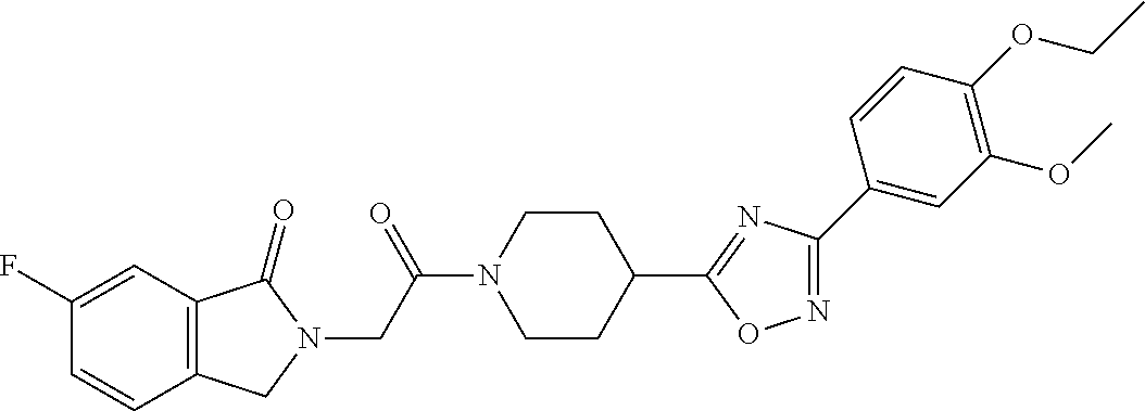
C1(F)=CC2=C(C=C1)CN(CC(N1CCC(C3=NC(C4=CC(OC)=C(OCC)C=C4)=NO3)CC1)=O)C2=O
